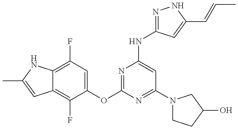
C12=C(F)C(OC3=NC(NC4=NNC(C=CC)=C4)=CC(N4CCC(O)C4)=N3)=CC(F)=C1NC(C)=C2
